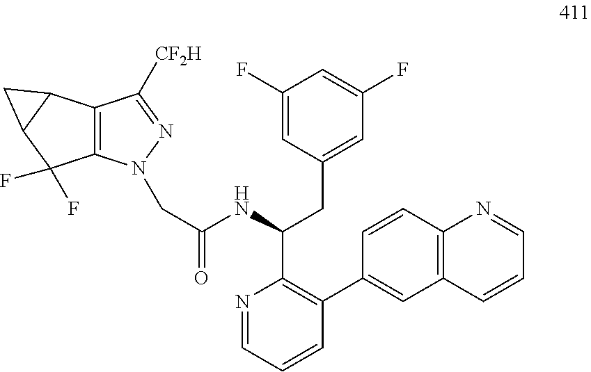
C12=C(C([CF2H])=NN1CC(NC(CC1=CC(F)=CC(F)=C1)C1=C(C3=CC4=C(C=C3)N=CC=C4)C=CC=N1)=O)C1C(C2(F)F)C1
